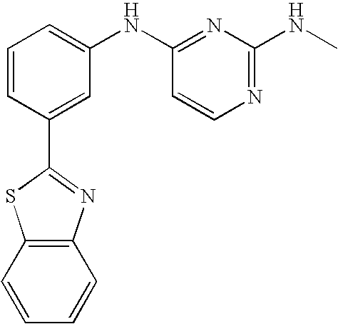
C12=C(C=CC=C1)SC(C1=CC(NC3=NC(NC)=NC=C3)=CC=C1)=N2
